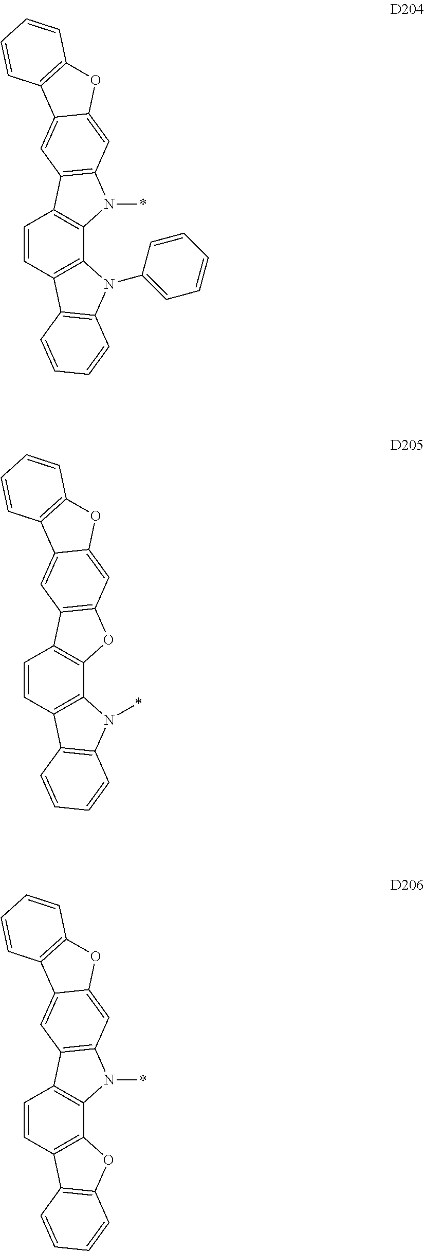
C1=CC2=C(C3=C1C1=C(N3*)C=C3C(=C1)C1=C(O3)C=CC=C1)N(C1=CC=CC=C1)C1=C2C=CC=C1.C1=CC2=C(C3=C1C1=C(O3)C=C3C(=C1)C1=C(O3)C=CC=C1)N(*)C1=C2C=CC=C1.C1=CC2=C(C3=C1C1=C(N3*)C=C3C(=C1)C1=C(O3)C=CC=C1)OC1=C2C=CC=C1
